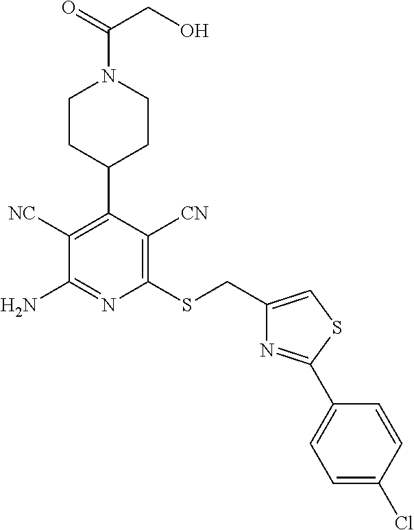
C1(SCC2=CSC(C3=CC=C(Cl)C=C3)=N2)=C([CN])C(C2CCN(C(=O)CO)CC2)=C([NC])C(N)=N1
